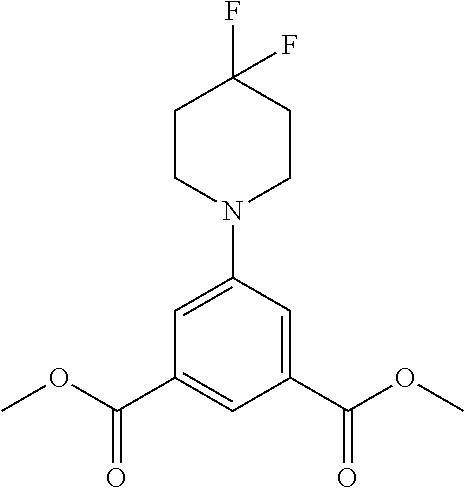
C1=C(N2CCC(F)(F)CC2)C=C(C(OC)=O)C=C1C(OC)=O
